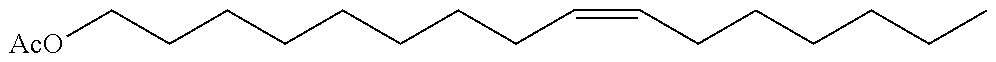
C(CCCCCCCC=CCCCCCC)[AcO]
